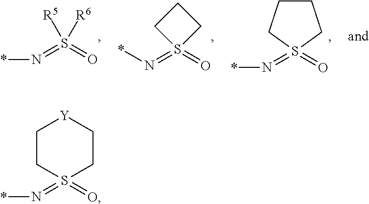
*N=S1(=O)CC[Y]CC1.*N=S1(=O)CCCC1.*N=S(=O)([R6])[R5].*N=S1(=O)CCC1
